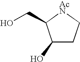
C1(O)CC[AcN]C1CO
